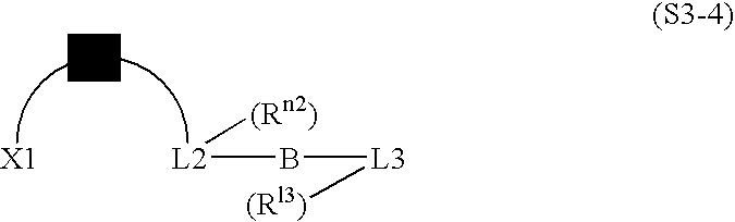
[X1].[L2](B[L3][(Rl3)])[(Rn2)]
